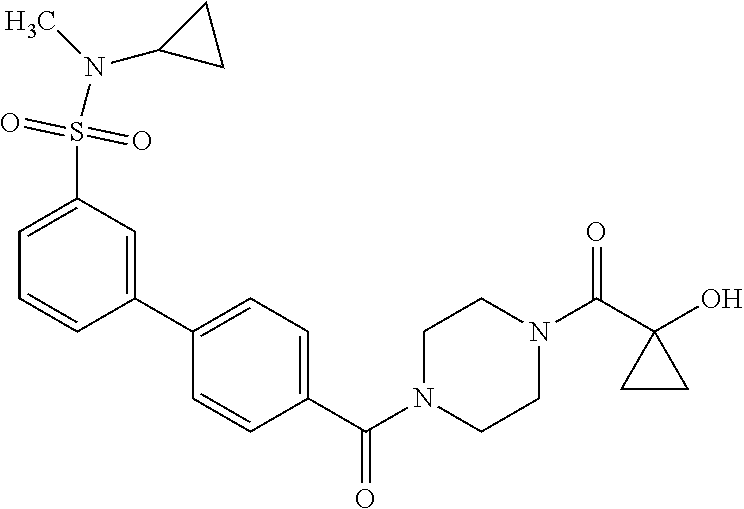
OC1(C(N2CCN(C(=O)C3=CC=C(C4=CC(S(N(C5CC5)C)(=O)=O)=CC=C4)C=C3)CC2)=O)CC1
